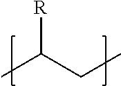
CC(CC)[R]
